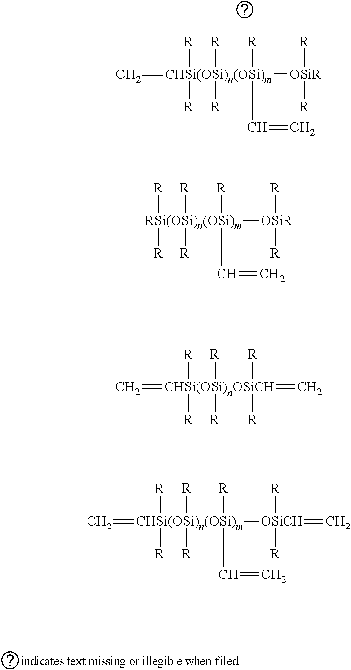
C=[CHSi(OSi)n(OSi)m]([OSiR]([R])[R])([R])(C=C)([R])([R])([R])[R].[RSi(OSi)n(OSi)m]([OSiR]([R])[R])([R])(C=C)([R])([R])([R])[R].C=[CHSi(OSi)nOSiCH]([R])([R])([R])([R])([R])([R])=C.C=[CHSi(OSi)n(OSi)m]([OSiCH]([R])([R])=C)([R])(C=C)([R])([R])([R])[R]
